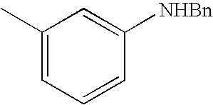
C1=CC([NHBn])=CC(C)=C1
